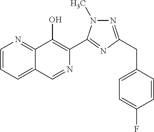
C1=CC=C2C(=N1)C(O)=C(C1=NC(CC3=CC=C(F)C=C3)=NN1C)N=C2
